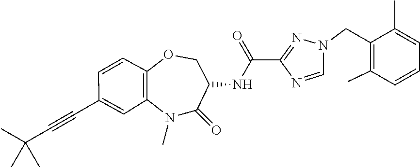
N1(C)C2=C(C=CC(C#CC(C)(C)C)=C2)OCC(NC(C2=NN(CC3=C(C)C=CC=C3C)C=N2)=O)C1=O
